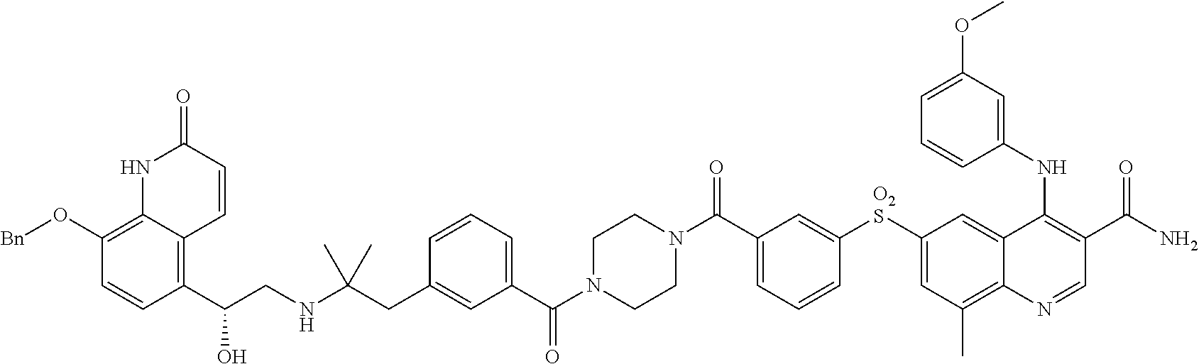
N1(C(C2=CC=CC([O2S]C3=CC(C)=C4C(=C3)C(NC3=CC(OC)=CC=C3)=C(C(N)=O)C=N4)=C2)=O)CCN(C(C2=CC=CC(CC(NCC(C3=C4C(=C(O[Bn])C=C3)NC(=O)C=C4)O)(C)C)=C2)=O)CC1
